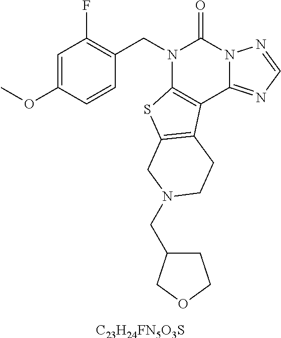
C1=C(OC)C=CC(CN2C3=C(C4=NC=NN4C2=O)C2=C(S3)CN(CC3CCOC3)CC2)=C1F.[C23H24FN5O3S]
